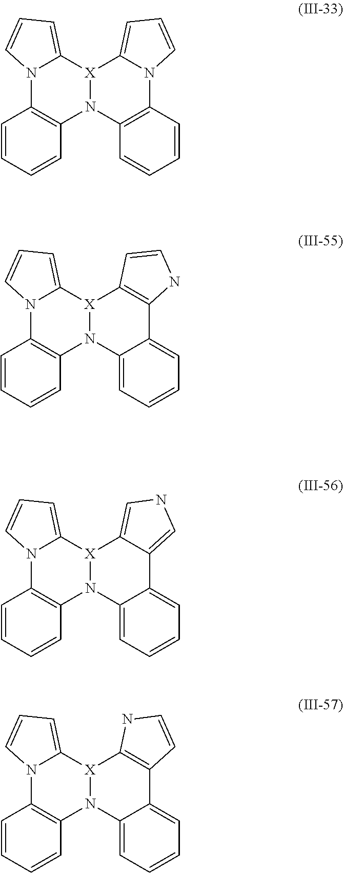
N12C3=C(N4[X](C1=CC=C2)C1=CC=CN1C1=C4C=CC=C1)C=CC=C3.N12C3=C(N4[X](C1=CC=C2)C1=C(C2=CC=CC=C42)NC=C1)C=CC=C3.N12C3=C(N4[X](C1=CC=C2)C1=CNC=C1C1=CC=CC=C41)C=CC=C3.N12C3=C(N4[X](C1=CC=C2)C1=C(C2=CC=CC=C42)C=CN1)C=CC=C3
